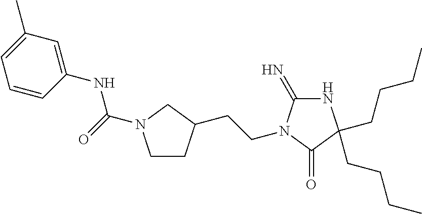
N1C(=N)N(CCC2CCN(C(=O)NC3=CC(C)=CC=C3)C2)C(=O)C1(CCCC)CCCC
